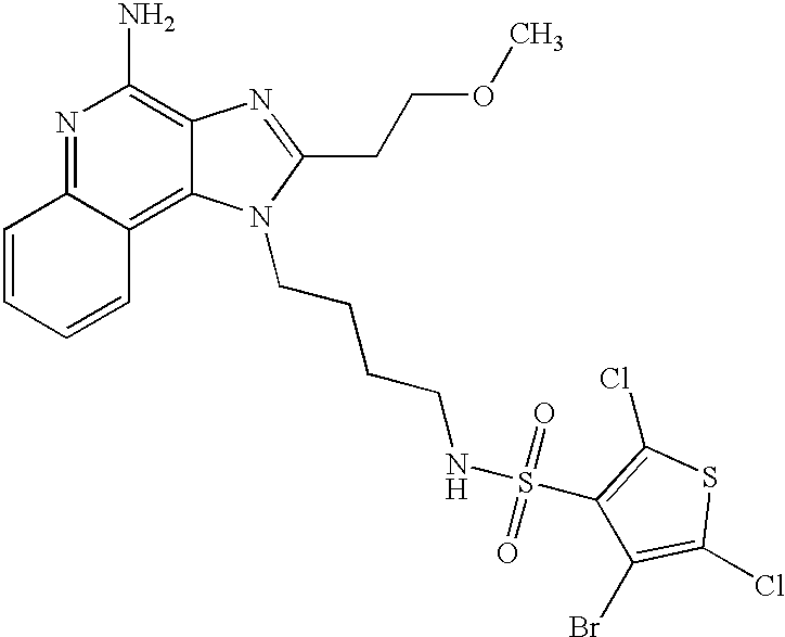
N1=C2C(=C3C(=C1N)N=C(CCOC)N3CCCCNS(=O)(=O)C1=C(Cl)SC(Cl)=C1Br)C=CC=C2
